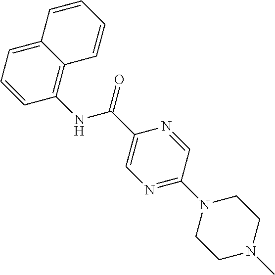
C12=CC=CC(NC(=O)C3=CN=C(N4CCN(C)CC4)C=N3)=C1C=CC=C2
